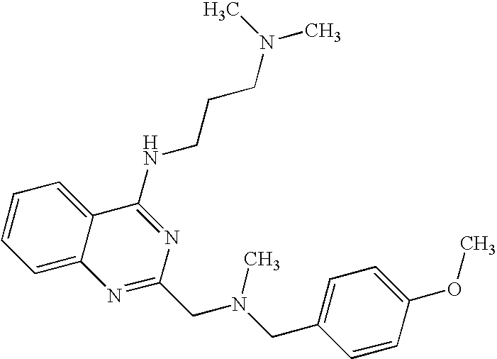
C12=CC=CC=C1C(NCCCN(C)C)=NC(CN(CC1=CC=C(OC)C=C1)C)=N2
